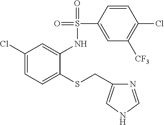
C1(Cl)=CC=C(SCC2=CNC=N2)C(NS(=O)(=O)C2=CC([CF3])=C(Cl)C=C2)=C1
